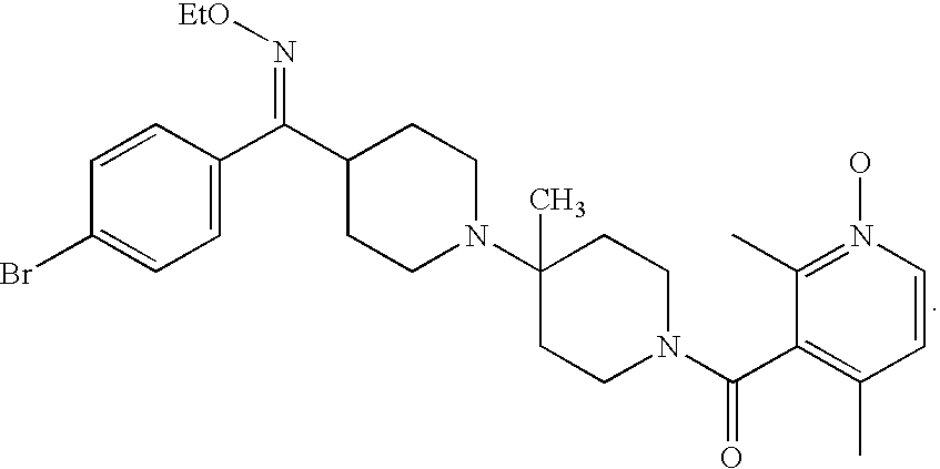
C1=CC(C(=N[EtO])C2CCN(C3(C)CCN(C(=O)C4=C(C)C=CN(O)=C4C)CC3)CC2)=CC=C1Br
